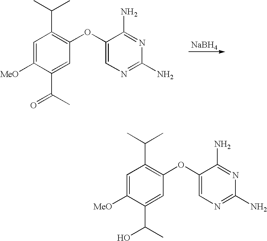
C1=C([MeO])C(C(C)=O)=CC(OC2=CN=C(N)N=C2N)=C1C(C)C.[NaBH4].C1=C([MeO])C(C(C)O)=CC(OC2=CN=C(N)N=C2N)=C1C(C)C
